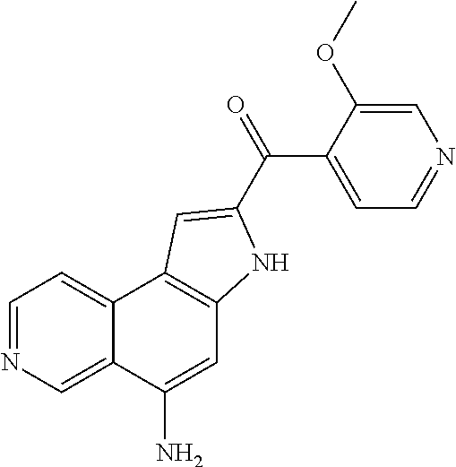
C1=C(N)C2=CN=CC=C2C2=C1NC(C(=O)C1=CC=NC=C1OC)=C2
